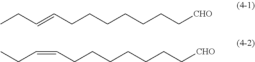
CCC=CCCCCCCC[CHO].C(CCCCCC[CHO])C=CCC
